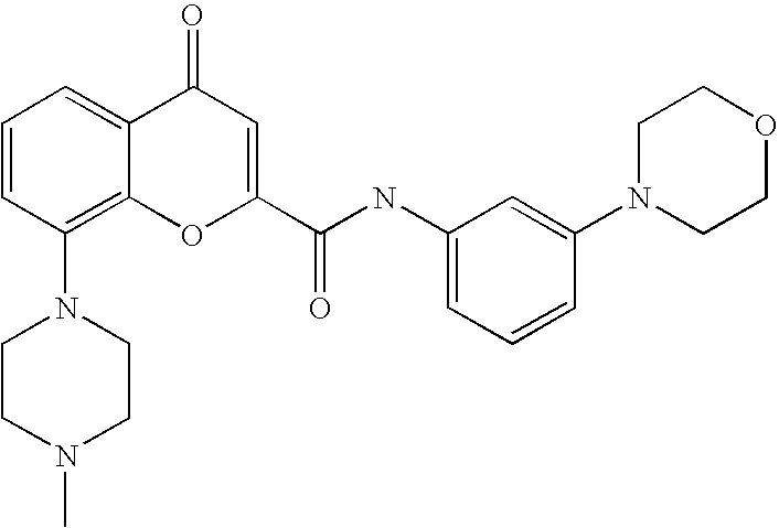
C1=CC(N2CCN(C)CC2)=C2C(=C1)C(=O)C=C(C(=O)NC1=CC=CC(N3CCOCC3)=C1)O2
